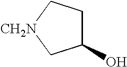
C1(O)CC[CH2N]C1
